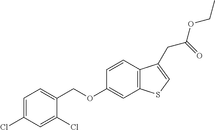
C12=C(C=CC(OCC3=CC=C(Cl)C=C3Cl)=C1)C(CC(OCC)=O)=CS2
